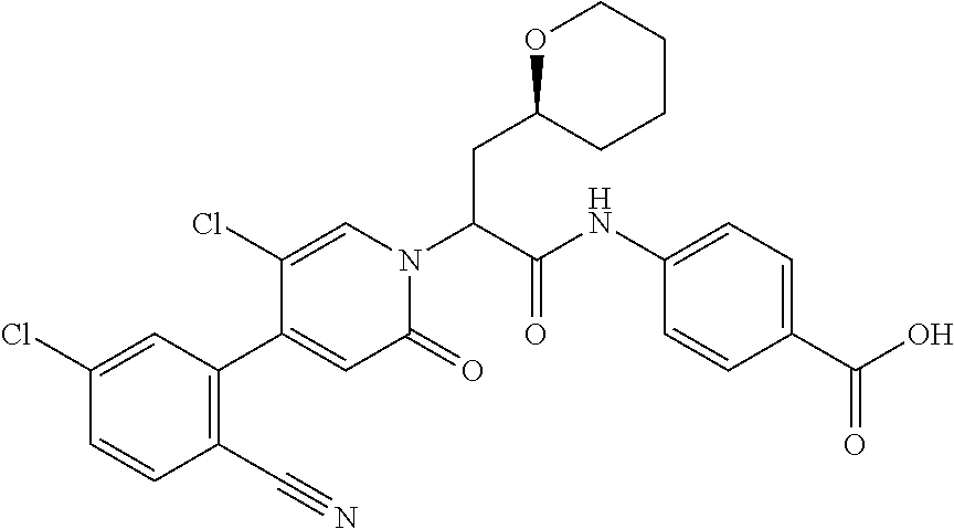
C1(Cl)=CC(C2=CC(=O)N(C(C(NC3=CC=C(C(O)=O)C=C3)=O)CC3CCCCO3)C=C2Cl)=C(C#N)C=C1
